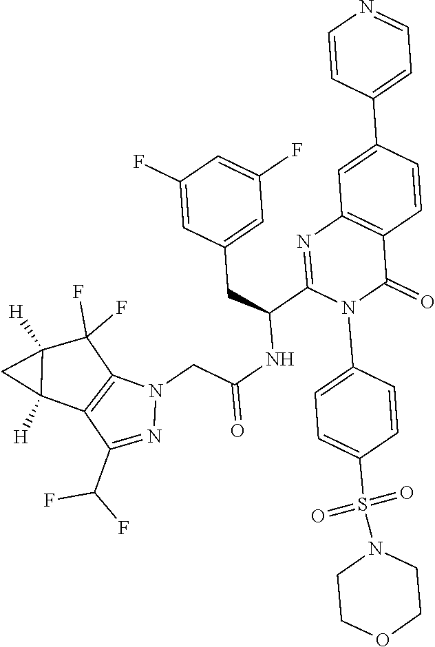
N1(CC(NC(C2=NC3=C(C(=O)N2C2=CC=C(S(N4CCOCC4)(=O)=O)C=C2)C=CC(C2=CC=NC=C2)=C3)CC2=CC(F)=CC(F)=C2)=O)N=C(C(F)F)C2=C1C(F)(F)C1([H])C2([H])C1
